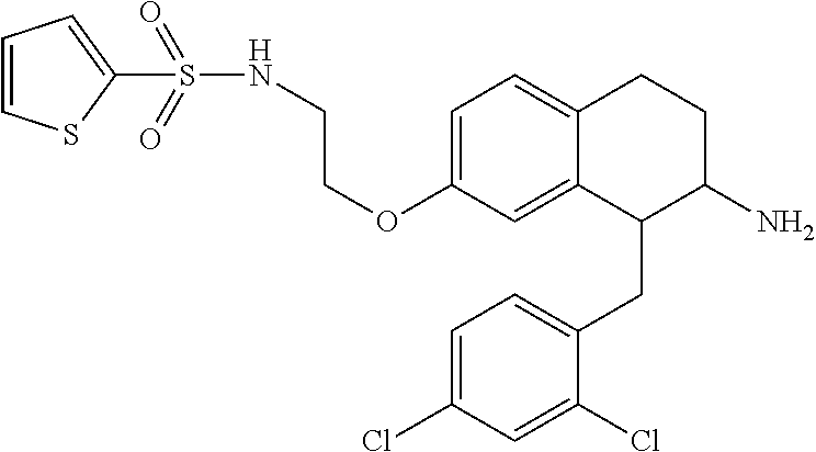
C1=C(OCCNS(=O)(=O)C2=CC=CS2)C=C2C(=C1)CCC(N)C2CC1=CC=C(Cl)C=C1Cl
